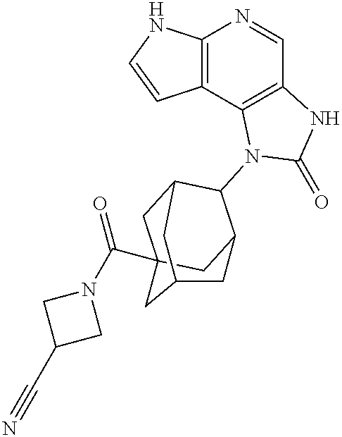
C12=C(C3=C(C=N1)NC(=O)N3C1C3CC4(C(N5CC(C#N)C5)=O)CC1CC(C4)C3)C=CN2
